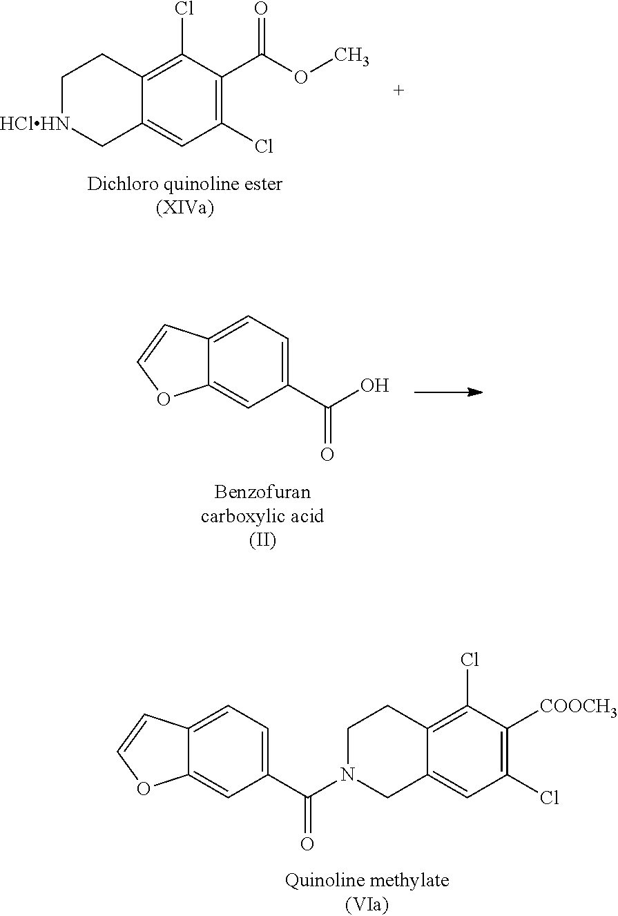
C12=CC(C(=O)O)=CC=C1C=CO2.C1([COOCH3])=C(Cl)C=C2CN(C(C3=CC=C4C(=C3)OC=C4)=O)CCC2=C1Cl.C1(C(=O)OC)=C(Cl)C=C2C[HClHN]CCC2=C1Cl
